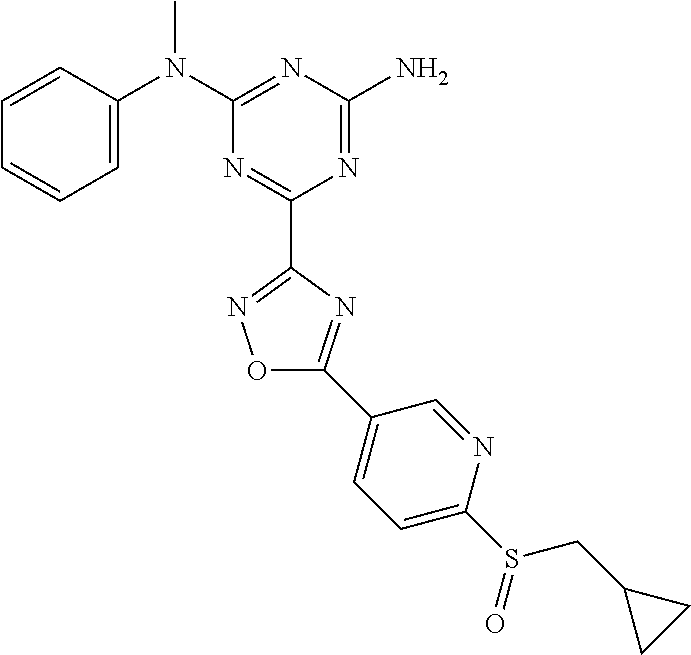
C1=CC(N(C2=NC(N)=NC(C3=NOC(C4=CC=C(S(CC5CC5)=O)N=C4)=N3)=N2)C)=CC=C1
